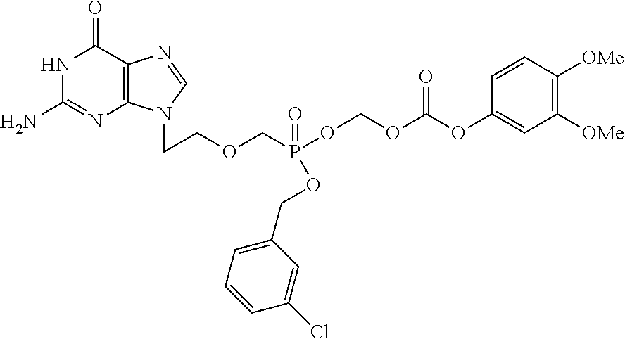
N1C(N)=NC2=C(C1=O)N=CN2CCOCP(=O)(OCC1=CC=CC(Cl)=C1)OCOC(OC1=CC([OMe])=C([OMe])C=C1)=O
